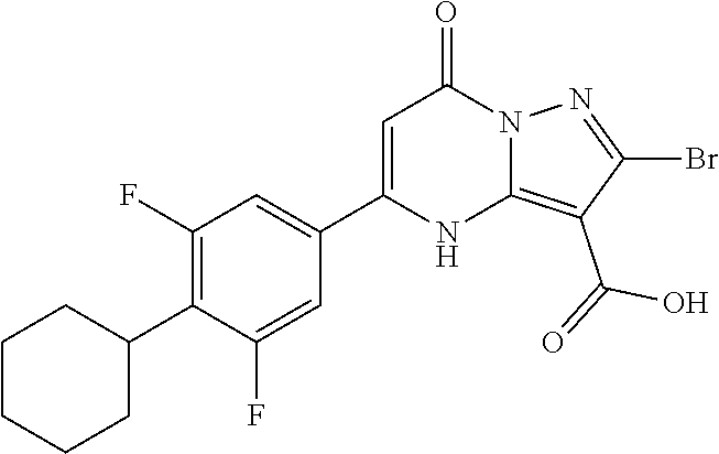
C1(C2CCCCC2)=C(F)C=C(C2=CC(=O)N3C(=C(C(O)=O)C(Br)=N3)N2)C=C1F
